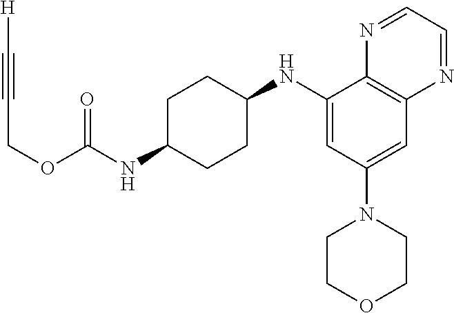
C1(NC2CCC(NC(OCC#C[H])=O)CC2)=CC(N2CCOCC2)=CC2=C1N=CC=N2
